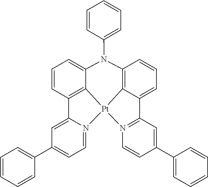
C12=C3C(=CC=C1)C1=N([Pt]34C3=C(C=CC=C3N2C2=CC=CC=C2)C2=CC(C3=CC=CC=C3)=CC=N24)C=CC(C2=CC=CC=C2)=C1
